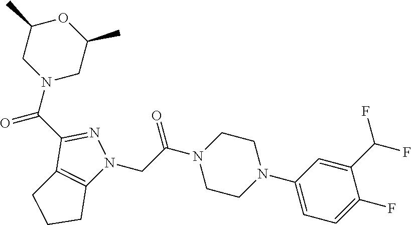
C1(C(N2CC(C)OC(C)C2)=O)=NN(CC(N2CCN(C3=CC=C(F)C(C(F)F)=C3)CC2)=O)C2=C1CCC2
